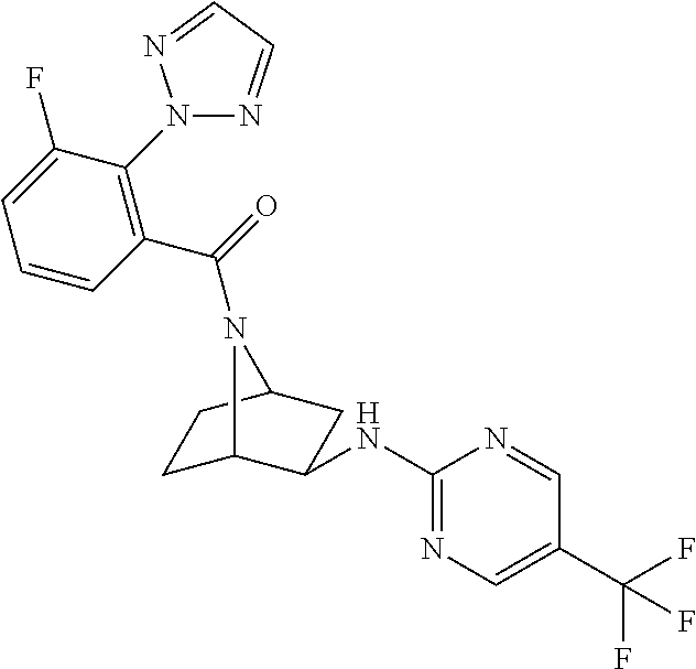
C1C2C(NC3=NC=C(C(F)(F)F)C=N3)CC(C1)N2C(=O)C1=C(N2N=CC=N2)C(F)=CC=C1
